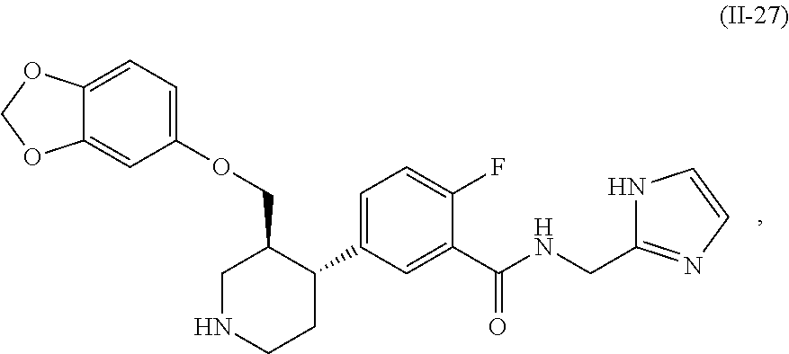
C1=C(OCC2CNCCC2C2=CC=C(F)C(C(NCC3=NC=CN3)=O)=C2)C=C2C(=C1)OCO2
